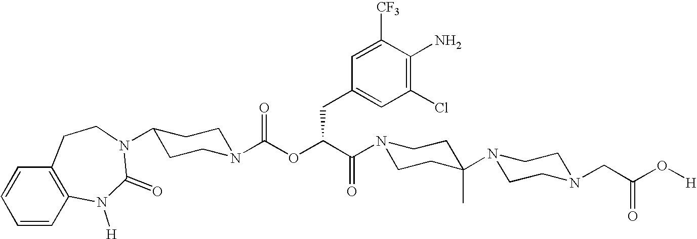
C1(Cl)=C(N)C([CF3])=CC(CC(OC(=O)N2CCC(N3C(=O)N([H])C4=C(C=CC=C4)CC3)CC2)C(=O)N2CCC(N3CCN(CC(O[H])=O)CC3)(C)CC2)=C1
